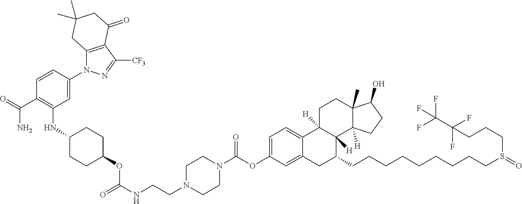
C12=C(C([CF3])=NN1C1=CC(NC3CCC(OC(=O)NCCN4CCN(C(OC5=CC=C6C(=C5)CC(CCCCCCCCCS(CCCC(C(F)(F)F)(F)F)=O)C5([H])C6([H])CCC6(C)C5([H])CCC6O)=O)CC4)CC3)=C(C(N)=O)C=C1)C(=O)CC(C)(C)C2
